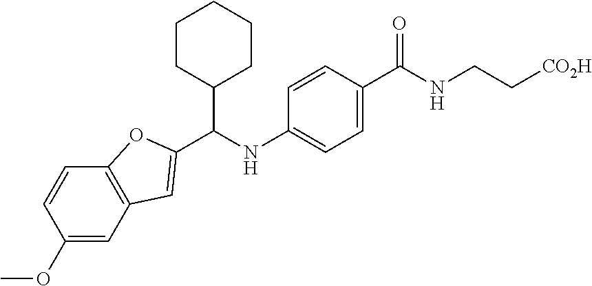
C(NC1=CC=C(C(NCC[CO2H])=O)C=C1)(C1CCCCC1)C1=CC2=C(C=CC(OC)=C2)O1
